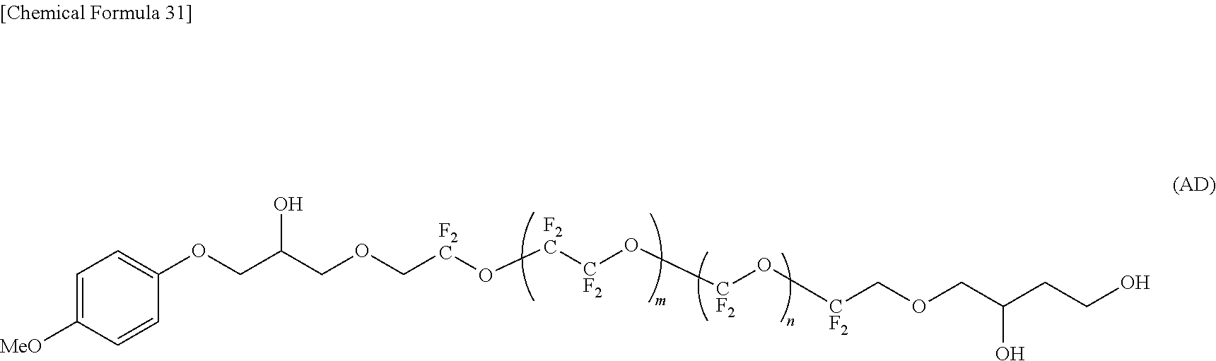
C1=C([MeO])C=CC(OCC(COC[F2C]O[F2C][CF2]O[CF2]O[CF2]COCC(CCO)O)O)=C1
